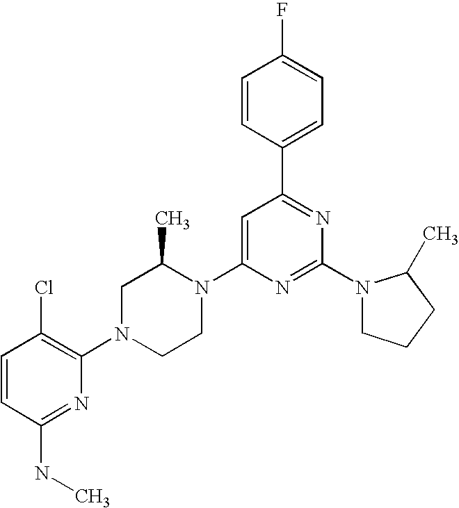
C1=CC(NC)=NC(N2CCN(C3=CC(C4=CC=C(F)C=C4)=NC(N4CCCC4C)=N3)C(C)C2)=C1Cl
